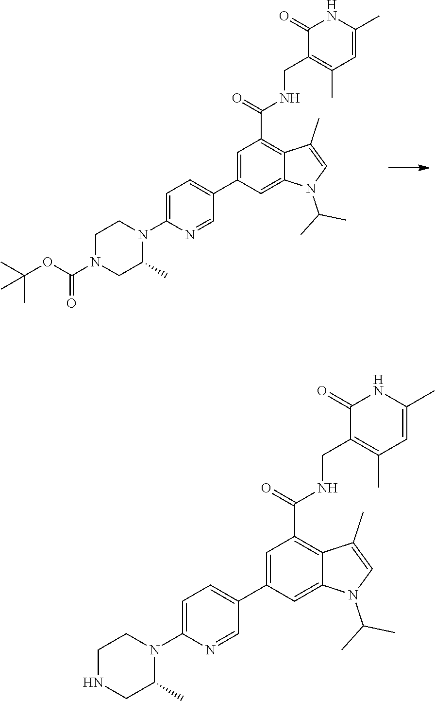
C12=CC(C3=CC=C(N4CCN(C(=O)OC(C)(C)C)CC4C)N=C3)=CC(C(=O)NCC3=C(C)C=C(C)NC3=O)=C1C(C)=CN2C(C)C.C12=CC(C3=CC=C(N4CCNCC4C)N=C3)=CC(C(=O)NCC3=C(C)C=C(C)NC3=O)=C1C(C)=CN2C(C)C
